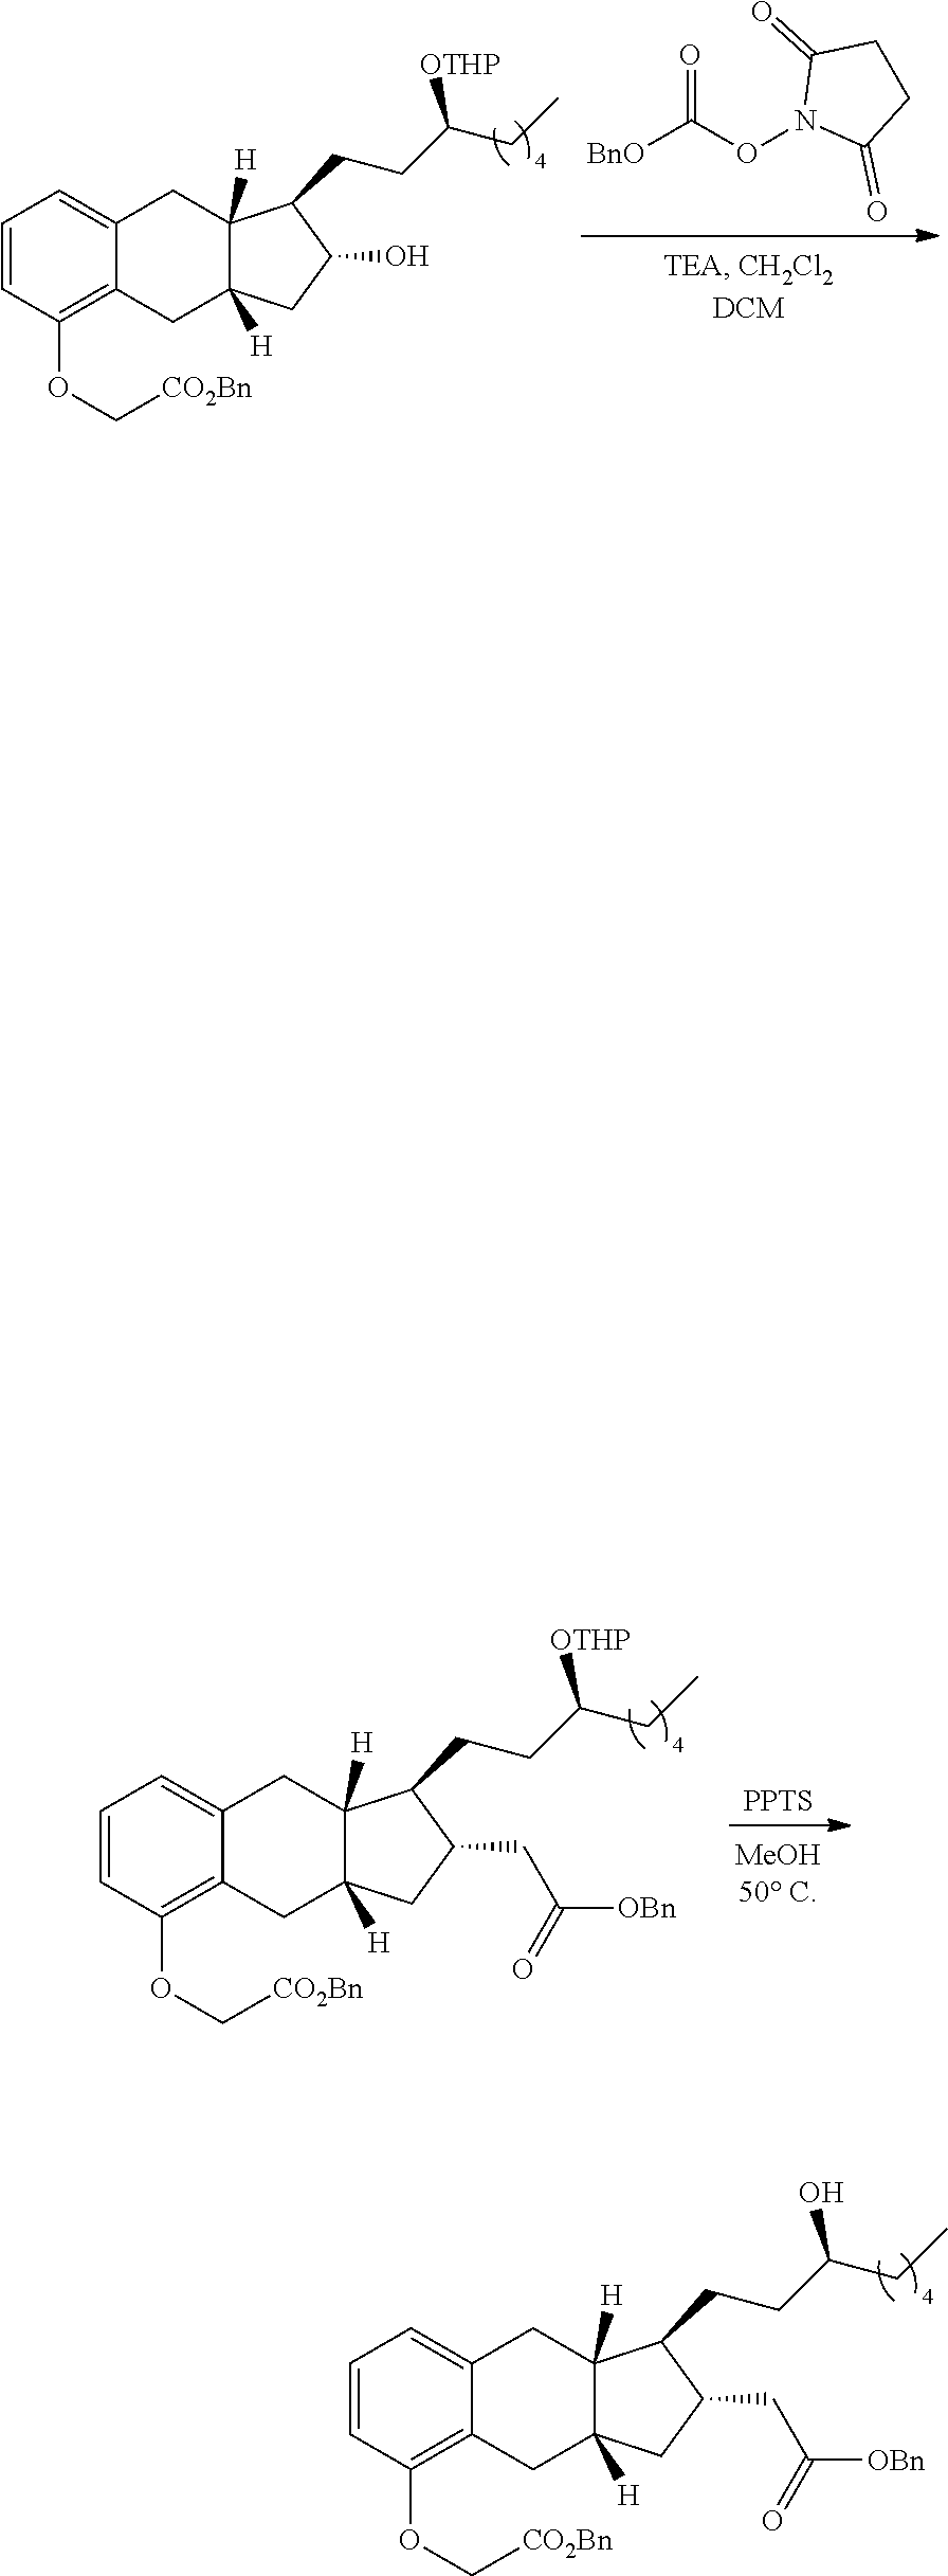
C1=CC(OC[CO2Bn])=C2C(=C1)CC1([H])C([H])(C2)CC(CC([OBn])=O)C1CCC(CC)O.C1=CC(OC[CO2Bn])=C2C(=C1)CC1([H])C([H])(C2)CC(O)C1CCC(CC)[OTHP].O(C([BnO])=O)N1C(=O)CCC1=O.C1=CC(OC[CO2Bn])=C2C(=C1)CC1([H])C([H])(C2)CC(CC([OBn])=O)C1CCC(CC)[OTHP].[PPTS]
